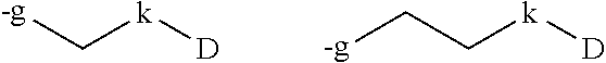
[-g]C[k][D].[-g]CC[k][D]
